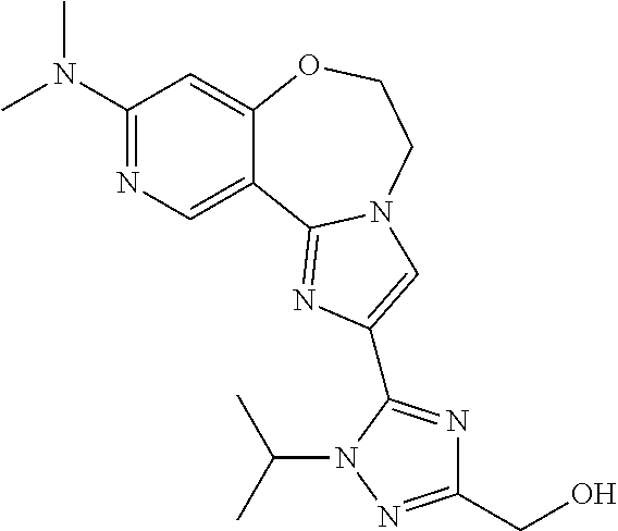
C1(N(C)C)=NC=C2C(=C1)OCCN1C2=NC(C2=NC(CO)=NN2C(C)C)=C1
